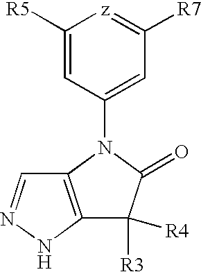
C1([R5])=CC(N2C(=O)C([R3])([R4])C3=C2C=NN3)=CC([R7])=[z]1
